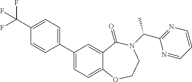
C1(C(F)(F)F)=CC=C(C2=CC=C3C(=C2)C(=O)N(C(C2=NC=CC=N2)C)CCO3)C=C1
